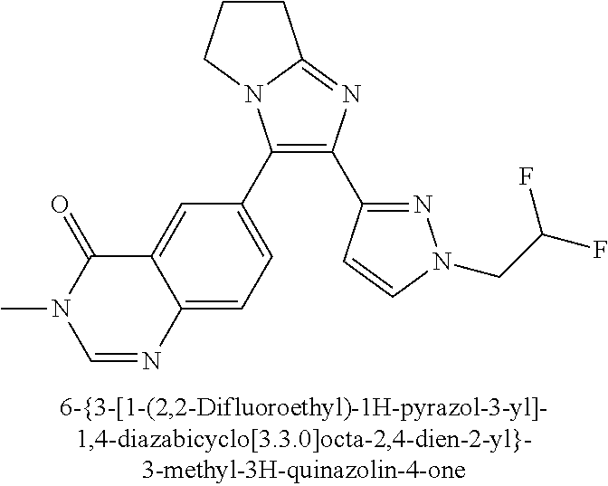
C1(C2=CC=C3C(=C2)C(=O)N(C)C=N3)=C(C2=NN(CC(F)F)C=C2)N=C2N1CCC2
